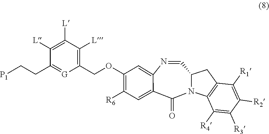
N1=CC2N(C(=O)C3=CC([R6])=C(OCC4=C([L])C([L])=C([L])C(CC[P1])=[G]4)C=C13)C1=C(C2)C([R1])=C([R2])C([R3])=C1[R4]
